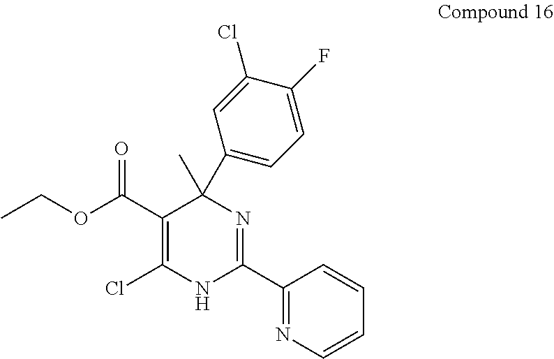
C1(C(OCC)=O)=C(Cl)NC(C2=NC=CC=C2)=NC1(C)C1=CC=C(F)C(Cl)=C1
